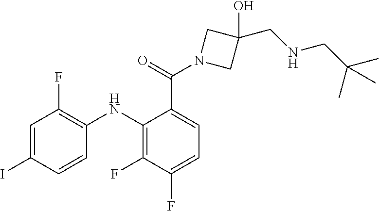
C1=C(C(N2CC(O)(CNCC(C)(C)C)C2)=O)C(NC2=C(F)C=C(I)C=C2)=C(F)C(F)=C1
